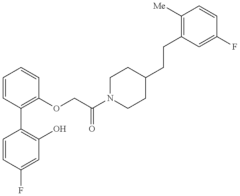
C1=CC(F)=CC(O)=C1C1=C(OCC(N2CCC(CCC3=C([Me])C=CC(F)=C3)CC2)=O)C=CC=C1
